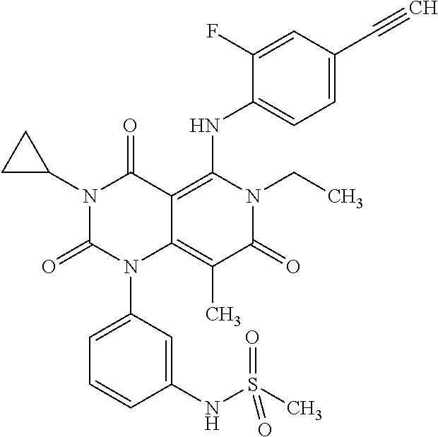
N1(C2CC2)C(=O)N(C2=CC=CC(NS(C)(=O)=O)=C2)C2=C(C)C(=O)N(CC)C(NC3=CC=C(C#C)C=C3F)=C2C1=O
